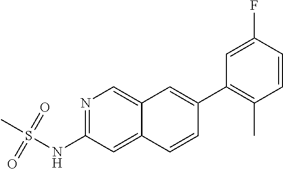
N1=C(NS(C)(=O)=O)C=C2C(=C1)C=C(C1=C(C)C=CC(F)=C1)C=C2
